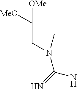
C(C([OMe])[MeO])N(C(=N)N)C
